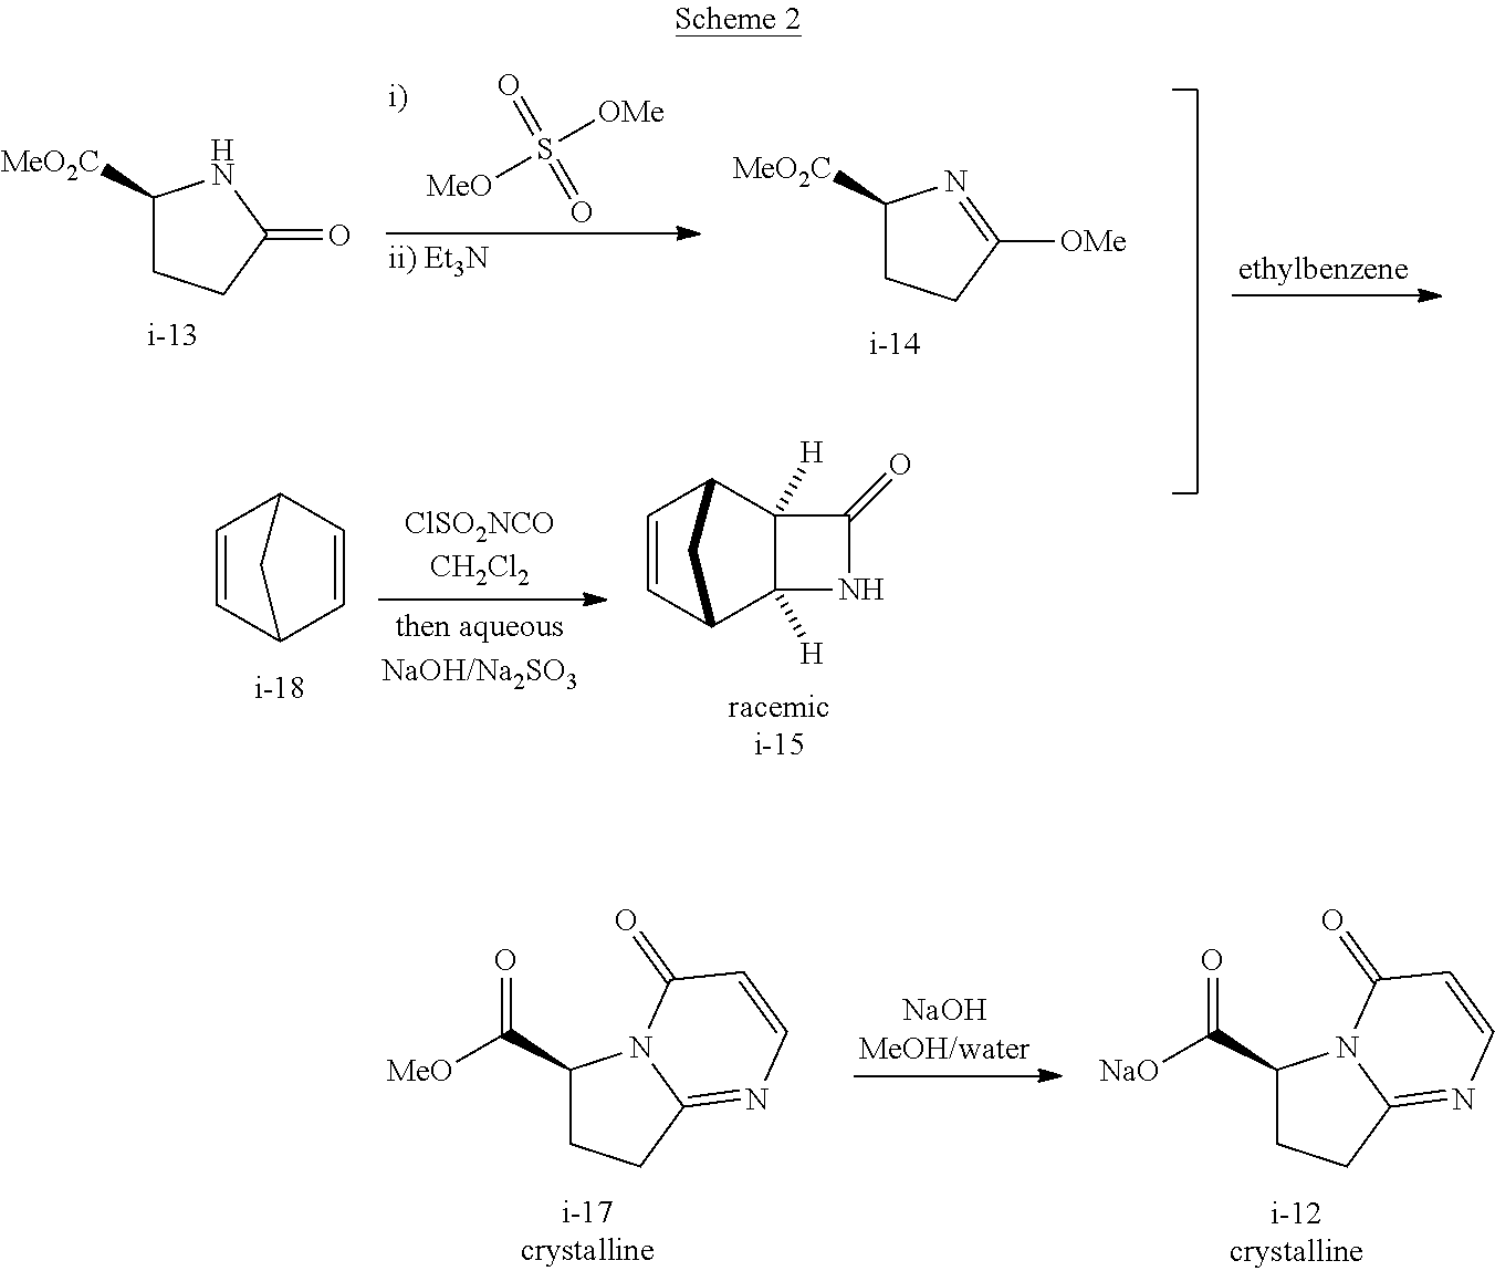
C1=CC2C=CC1C2.[i-18].C1=CC2C3([H])C([H])(C1C2)C(=O)N3.C1([MeO2C])CCC(=O)N1.[MeO]S([OMe])(=O)=O.C1([MeO2C])CCC([OMe])=N1.C1(C([MeO])=O)CCC2=NC=CC(=O)N12.C1(C([NaO])=O)CCC2=NC=CC(=O)N12
